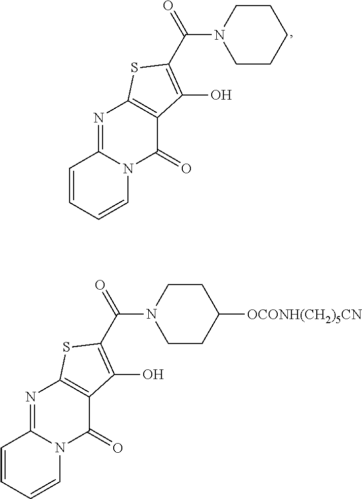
C1=CC=CN2C1=NC1=C(C2=O)C(O)=C(C(N2CCCCC2)=O)S1.C1=CC=CN2C1=NC1=C(C2=O)C(O)=C(C(N2CCC([OCONH(CH2)5CN])CC2)=O)S1
